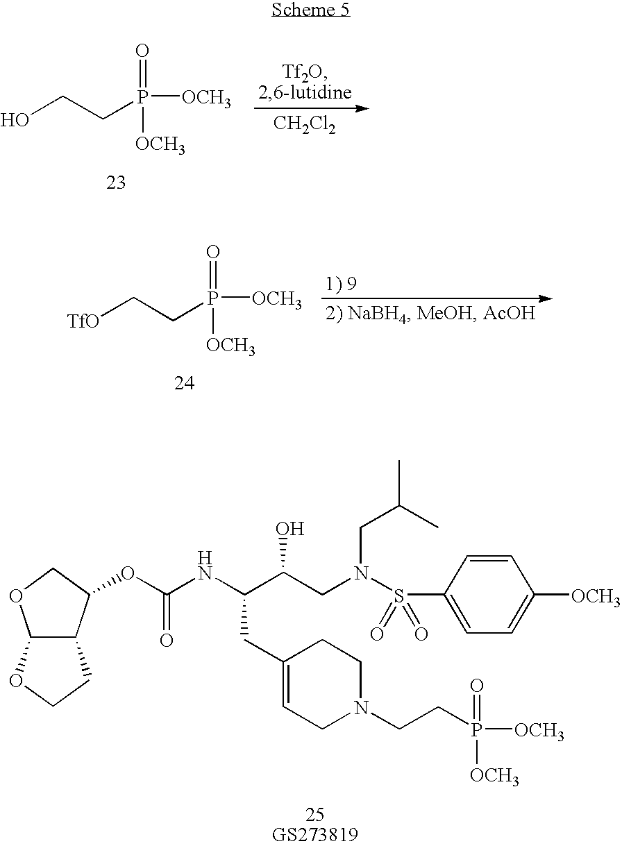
[CH2Cl2].OCCP(=O)([OCH3])[OCH3].[TfO]CCP(=O)([OCH3])[OCH3].C12C(C(OC(=O)NC(C(CN(CC(C)C)S(C3=CC=C([OCH3])C=C3)(=O)=O)O)CC3=CCN(CCP(=O)([OCH3])[OCH3])CC3)CO1)CCO2
